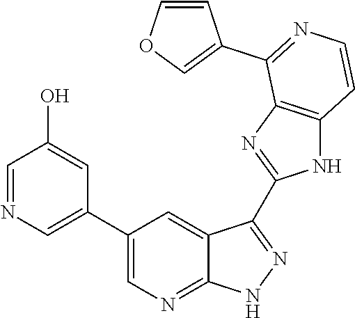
C1=NC=C(C2=CN=C3C(=C2)C(C2=NC4=C(N2)C=CN=C4C2=COC=C2)=N[N H]3)C=C1O
